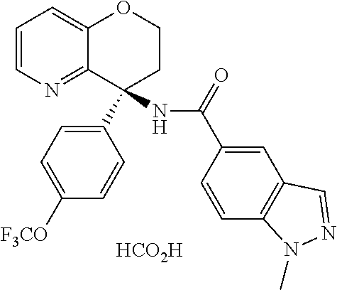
[HCO2H].C1=CN=C2C(=C1)OCCC2(C1=CC=C([F3CO])C=C1)NC(=O)C1=CC2=C(C=C1)N(C)N=C2
